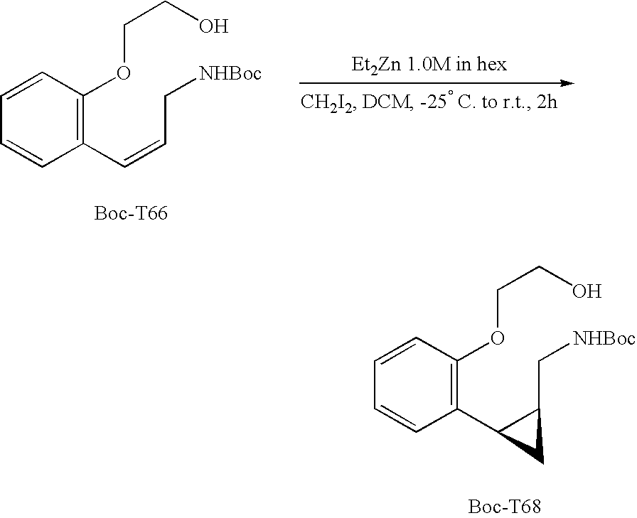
C1=CC(OCCO)=C(C=CC[NHBoc])C=C1.C1=CC(OCCO)=C(C2CC2C[NHBoc])C=C1
